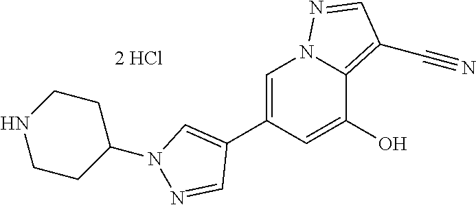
C1=C(C2=CN(C3CCNCC3)N=C2)C=C(O)C2=C(C#N)C=NN12
